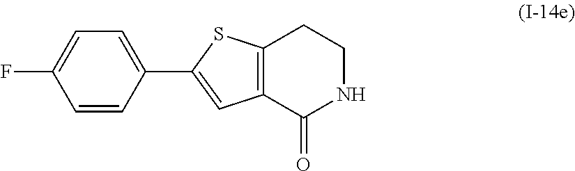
C12=C(SC(C3=CC=C(F)C=C3)=C1)CCNC2=O
